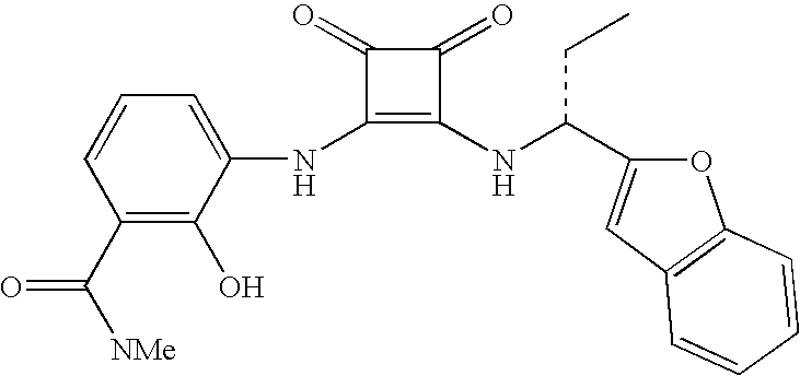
C1(C([NMe])=O)=C(O)C(NC2=C(NC(C3=CC4=C(O3)C=CC=C4)CC)C(=O)C2=O)=CC=C1
